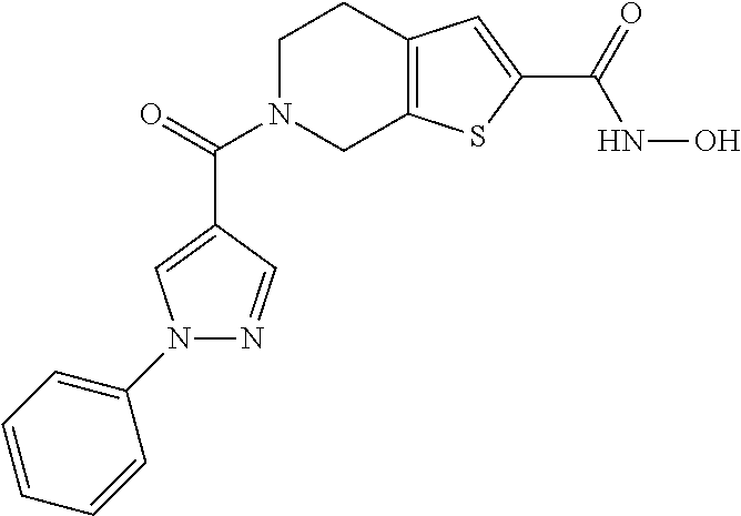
C1N(C(=O)C2=CN(C3=CC=CC=C3)N=C2)CC2=C(C1)C=C(C(=O)NO)S2
